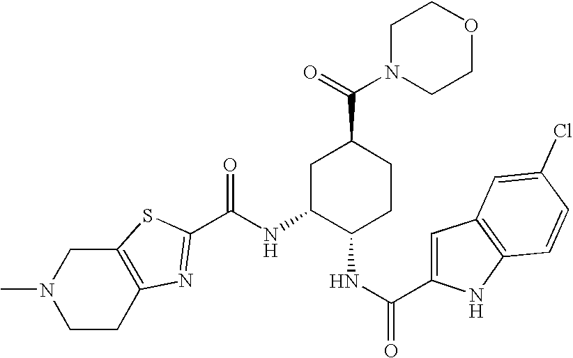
C12=C(CCN(C)C1)N=C(C(NC1C(NC(C3=CC4=C(N3)C=CC(Cl)=C4)=O)CCC(C(=O)N3CCOCC3)C1)=O)S2
